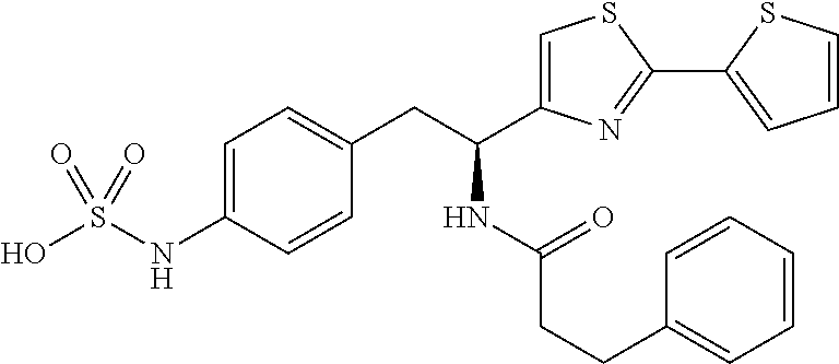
C1=C(NS(O)(=O)=O)C=CC(CC(NC(=O)CCC2=CC=CC=C2)C2=CSC(C3=CC=CS3)=N2)=C1
